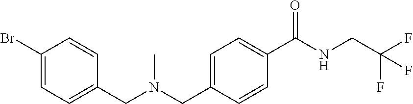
C1(Br)=CC=C(CN(CC2=CC=C(C(NCC(F)(F)F)=O)C=C2)C)C=C1
